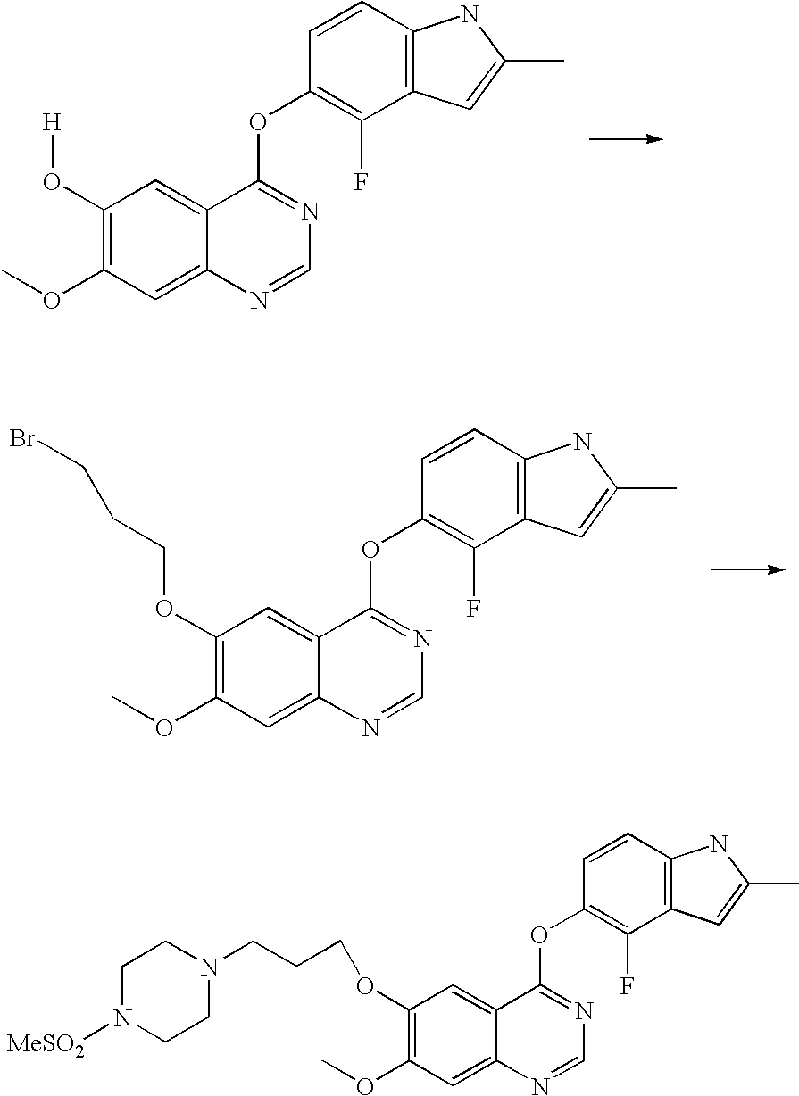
C1(O[H])=C(OC)C=C2C(=C1)C(OC1=C(F)C3=C(C=C1)NC(C)=C3)=NC=N2.C1(OCCCBr)=C(OC)C=C2C(=C1)C(OC1=C(F)C3=C(C=C1)NC(C)=C3)=NC=N2.C1(OCCCN2CCN([MeSO2])CC2)=C(OC)C=C2C(=C1)C(OC1=C(F)C3=C(C=C1)NC(C)=C3)=NC=N2
